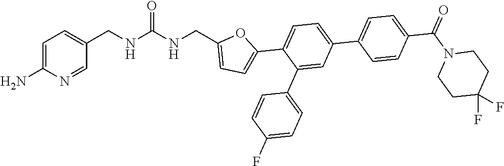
C1=C(N)N=CC(CNC(NCC2=CC=C(C3=CC=C(C4=CC=C(C(N5CCC(F)(F)CC5)=O)C=C4)C=C3C3=CC=C(F)C=C3)O2)=O)=C1
